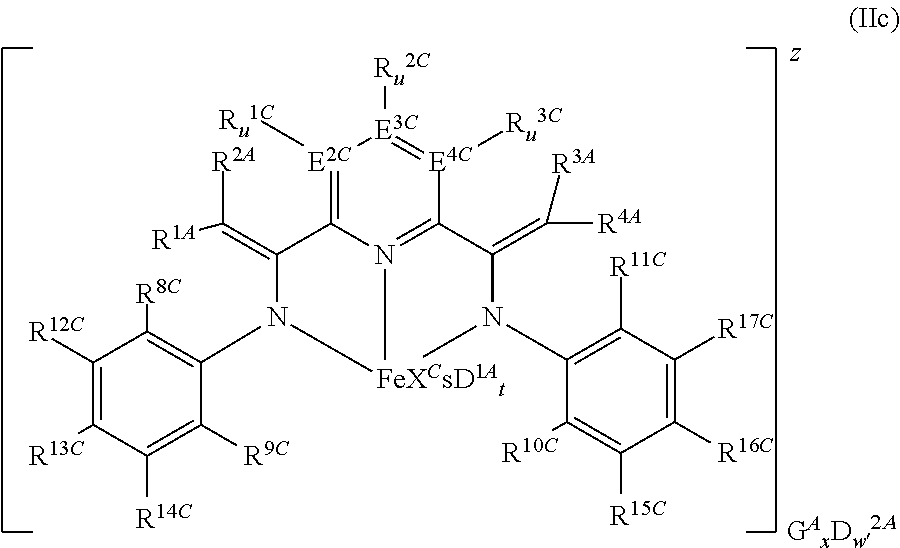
C1([R12C])=C([R13C])C([R14C])=C([R9C])C(N2C(=C([R2A])[R1A])C3=[E2C]([Ru1C])[E3C]([Ru2C])=[E4C]([Ru3C])C4=N3[FeXCsD1At]2N(C2=C([R11C])C([R17C])=C([R16C])C([R15C])=C2[R10C])C4=C([R3A])[R4A])=C1[R8C]
